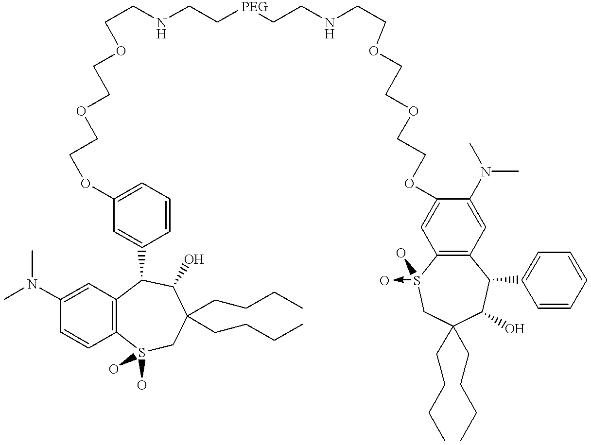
C12=C(C=C(N(C)C)C=C1)C(C1=CC(OCCOCCOCCNCC[PEG]CCNCCOCCOCCOC3=CC4=C(C=C3N(C)C)C(C3=CC=CC=C3)C(O)C(CCCC)(CCCC)C[S+]4(O)->[O-])=CC=C1)C(O)C(CCCC)(CCCC)CS2(O)O
